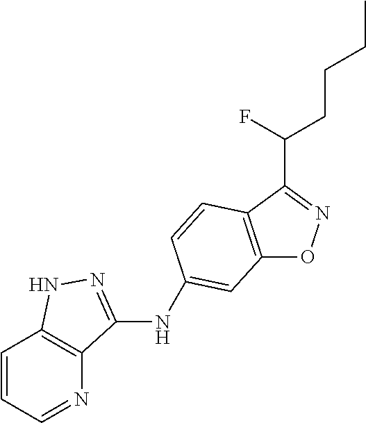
C12=C(C(C(CCCC)F)=NO1)C=CC(NC1=NNC3=C1N=CC=C3)=C2
